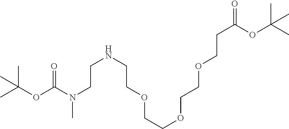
O(C(C)(C)C)C(N(CCNCCOCCOCCOCCC(=O)OC(C)(C)C)C)=O
